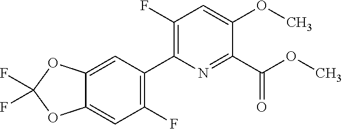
FC1(F)OC2=CC(F)=C(C3=C(F)C=C(OC)C(C(OC)=O)=N3)C=C2O1
